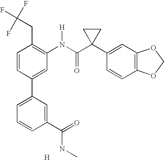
C1=CC(C2=CC=CC(C(=O)NC)=C2)=CC(N(C(C2(C3=CC4=C(C=C3)OCO4)CC2)=O)[H])=C1CC(F)(F)F.[H]
